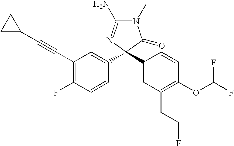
C1(C#CC2CC2)=C(F)C=CC(C2(C3=CC(CCF)=C(OC(F)F)C=C3)C(=O)N(C)C(N)=N2)=C1
